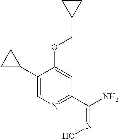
C1(C2CC2)=CN=C(C(N)=NO)C=C1OCC1CC1
